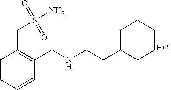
C1(CCNCC2=C(CS(N)(=O)=O)C=CC=C2)CCCCC1.Cl
